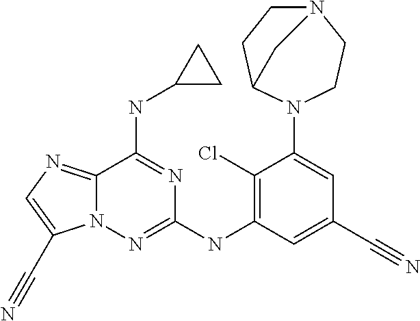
C1(Cl)=C(NC2=NN3C(=NC=C3C#N)C(NC3CC3)=N2)C=C(C#N)C=C1N1CCN2CCC1C2
